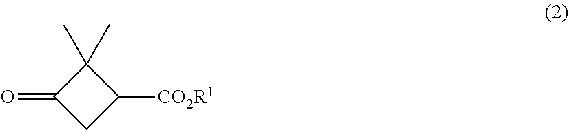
C1(C)(C)C(=O)CC1[CO2R1]
